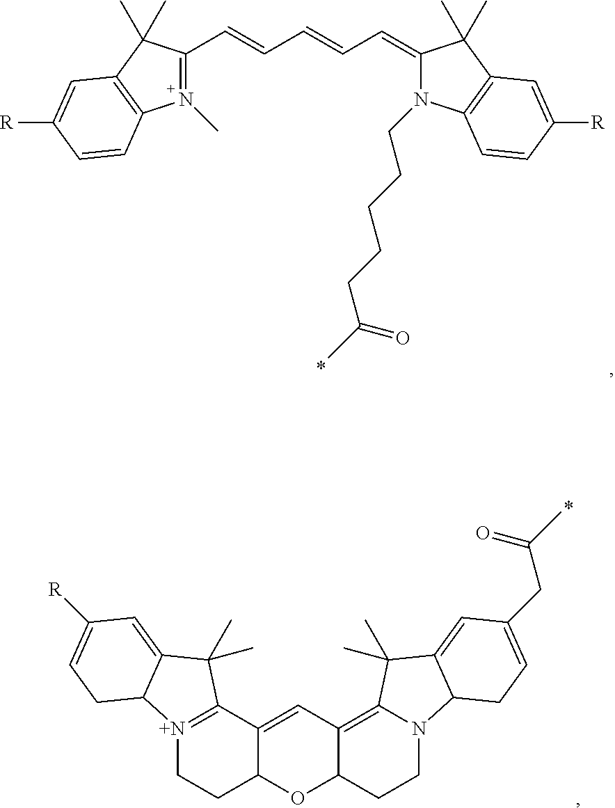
N1(C)=C(C=CC=CC=C2N(CCCCCC(C)=O)C3=C(C2(C)C)C=C([R])C=C3)C(C)(C)C2=C1C=CC([R])=C2.[N+]12=C(C3=CC4=C5N(CCC4OC3CC1)C1C(=CC(CC(=O)C)=CC1)C5(C)C)C(C)(C)C1=CC([R])=CCC21
